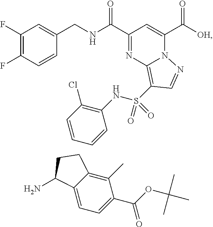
C(=O)(C1=CC(C(=O)NCC2=CC(F)=C(F)C=C2)=NC2=C(S(=O)(=O)NC3=C(Cl)C=CC=C3)C=NN21)[OH].C12=CC=C(C(OC(C)(C)C)=O)C(C)=C1CCC2N
